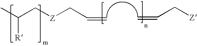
CC(C[Z]CC=C)[R].C=CC[Z]
